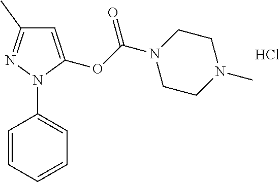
C1=CC=CC=C1N1C(OC(N2CCN(C)CC2)=O)=CC(C)=N1.Cl
